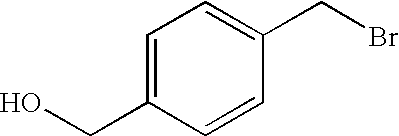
C1=C(CO)C=CC(CBr)=C1
